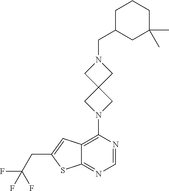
C1C(CN2CC3(C2)CN(C2=C4C(=NC=N2)SC(CC(F)(F)F)=C4)C3)CC(C)(C)CC1
